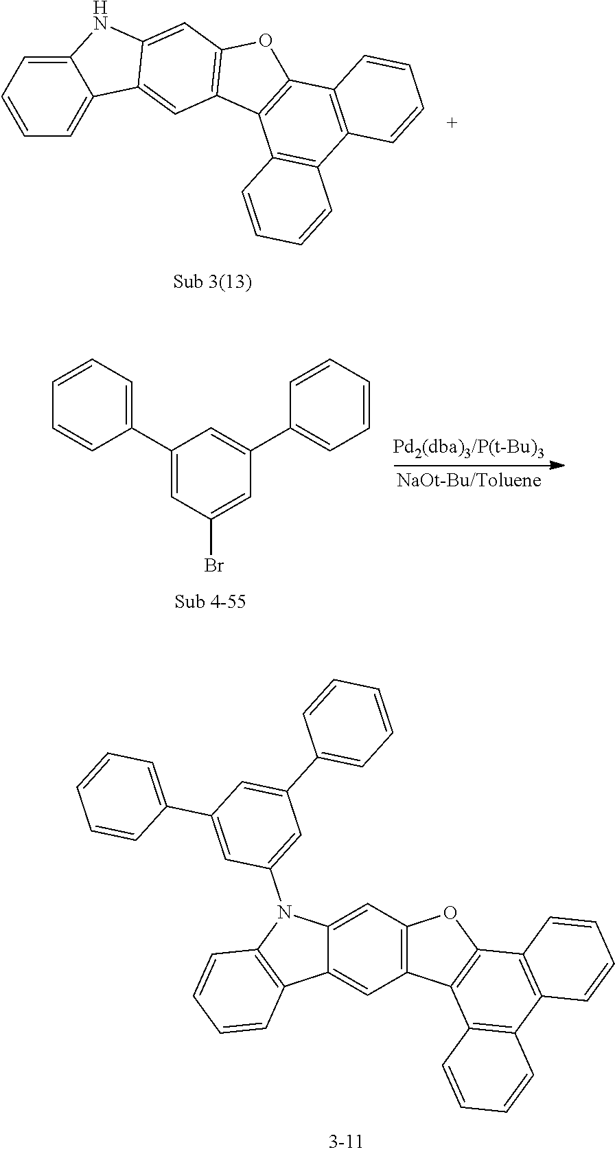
C1=C(C2=CC(Br)=CC(C3=CC=CC=C3)=C2)C=CC=C1.C12=CC=CC=C1NC1=CC3=C(C4=C(O3)C3=C(C=CC=C3)C3=C4C=CC=C3)C=C21.C1(C2=CC=CC=C2)=CC(C2=CC=CC=C2)=CC(N2C3=CC4=C(C=C3C3=C2C=CC=C3)C2=C(O4)C3=C(C4=C2C=CC=C4)C=CC=C3)=C1
